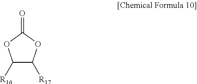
C1([R16])C([R17])OC(=O)O1
